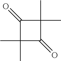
C1(=O)C(C)(C)C(=O)C1(C)C
